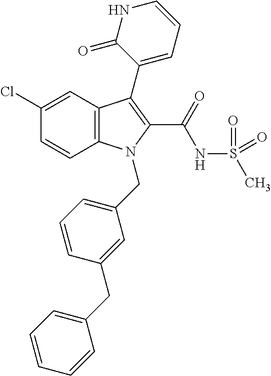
C12=C(C=C(Cl)C=C1)C(C1=CC=CNC1=O)=C(C(=O)NS(C)(=O)=O)N2CC1=CC=CC(CC2=CC=CC=C2)=C1
